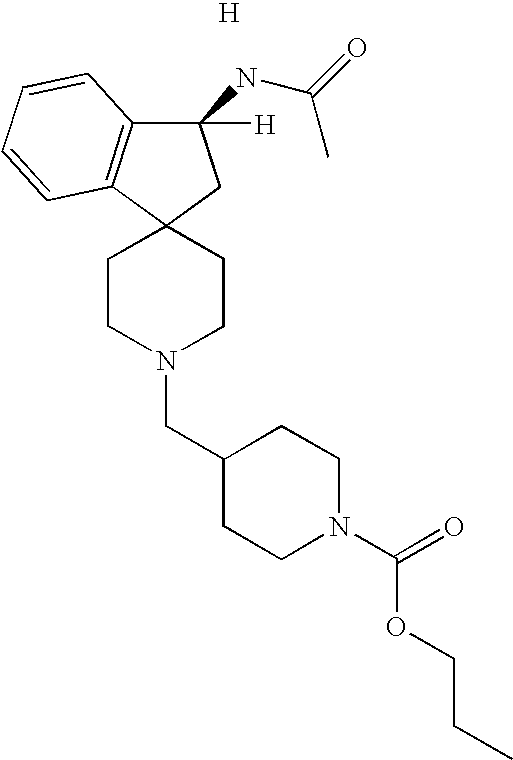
C12(CCN(CC3CCN(C(=O)OCCC)CC3)CC1)CC([H])(NC(=O)C)C1=C2C=CC=C1.[H]
